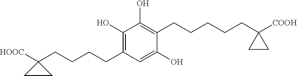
C1(CCCCC2([HOOC])CC2)=C(O)C(O)=C(CCCCCC2([COOH])CC2)C(O)=C1
